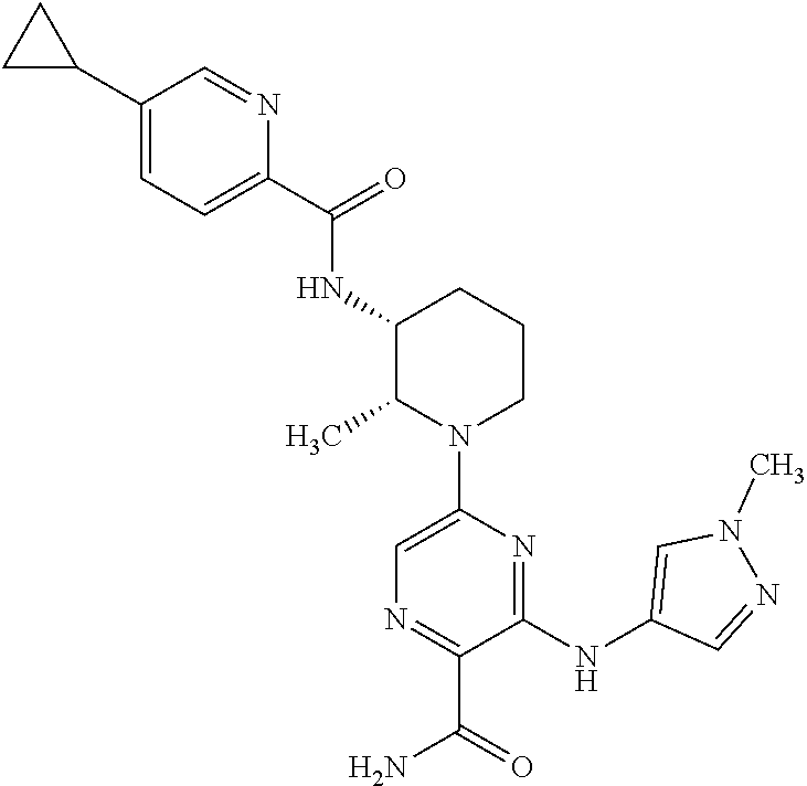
C1(NC2=CN(C)N=C2)=NC(N2CCCC(NC(C3=CC=C(C4CC4)C=N3)=O)C2C)=CN=C1C(=O)N
